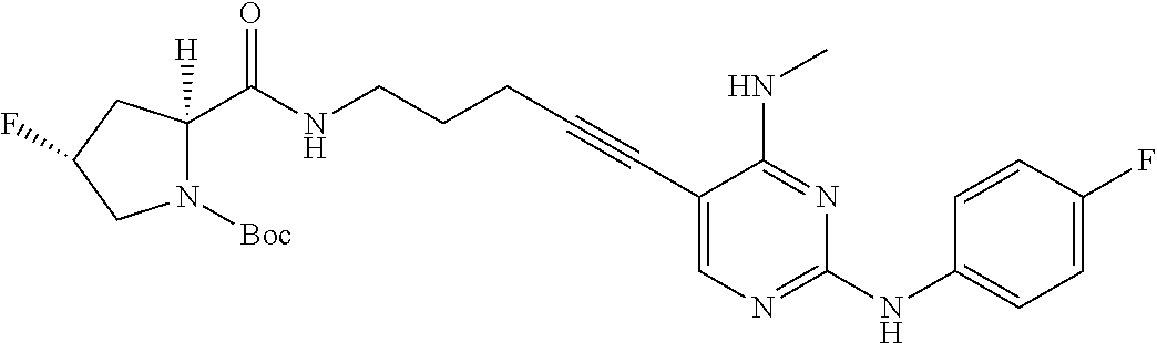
C1(C#CCCCNC(=O)C2([H])N([Boc])CC(F)C2)=CN=C(NC2=CC=C(F)C=C2)N=C1NC
